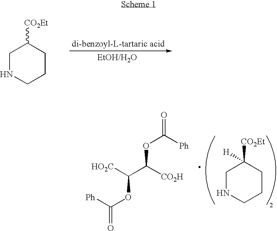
C1NCCCC1[CO2Et].O(C([Ph])=O)C([CO2H])C([HO2C])OC([Ph])=O.C1NCCCC1([H])[CO2Et]
